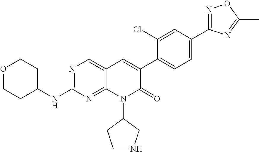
N1=C(C2=CC=C(C3=CC4=CN=C(NC5CCOCC5)N=C4N(C4CCNC4)C3=O)C(Cl)=C2)N=C(C)O1
